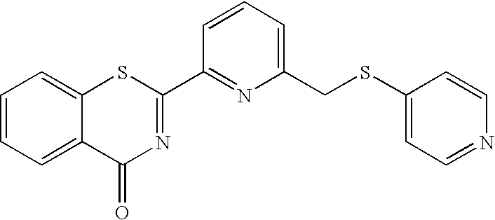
C1=CC=C(CSC2=CC=NC=C2)N=C1C1=NC(=O)C2=CC=CC=C2S1
